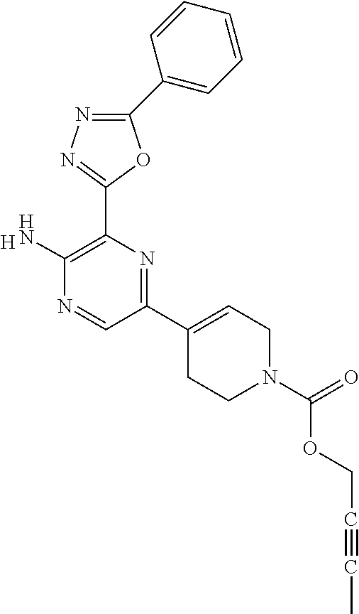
[H].C1(C2=CC=CC=C2)=NN=C(C2=C(N)N=CC(C3=CCN(C(OCC#CC)=O)CC3)=N2)O1
